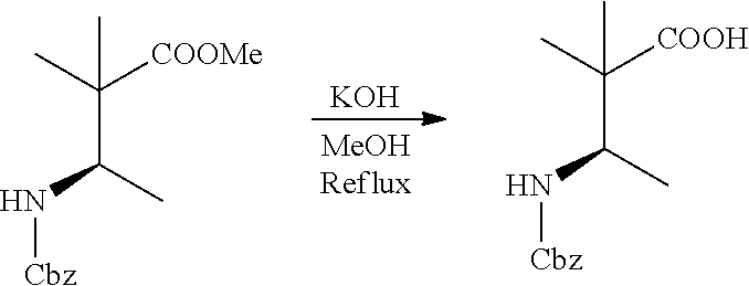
C(C(N[Cbz])C)(C)([COOMe])C.C(C(N[Cbz])C)(C)([COOH])C.[KOH]
